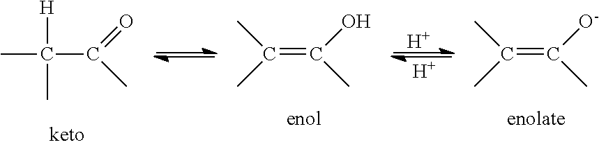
CC(C(C)=O)([H])C.C(=C(C)O)(C)C.[H].[H].C(=C(C)[O-])(C)C
